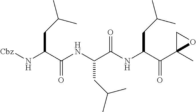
N(C(C(NC(C(NC(C(C1(C)OC1)=O)CC(C)C)=O)CC(C)C)=O)CC(C)C)[Cbz]
